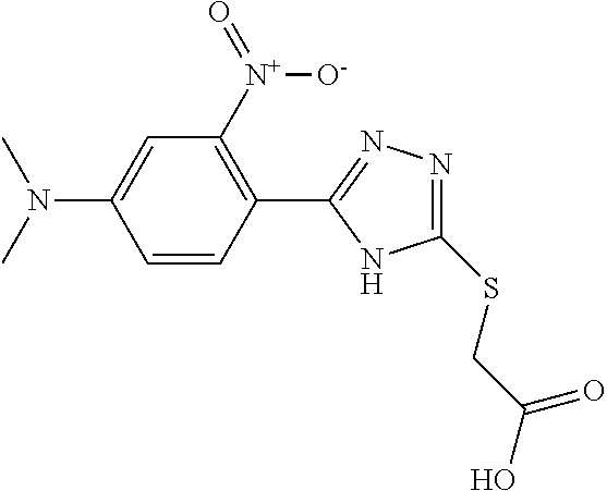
C1(SCC(O)=O)=NN=C(C2=C([N+](=O)[O-])C=C(N(C)C)C=C2)N1
